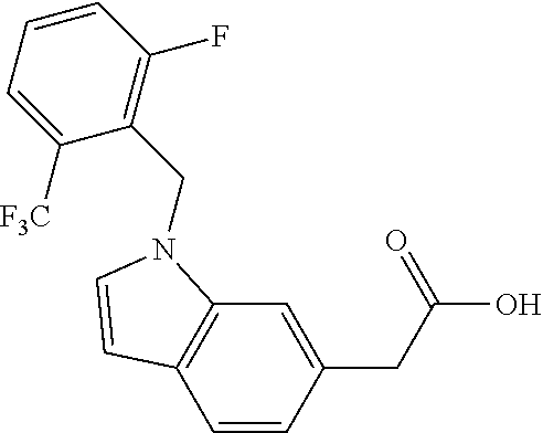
C1=CC(CC(O)=O)=CC2=C1C=CN2CC1=C(F)C=CC=C1[F3C]
